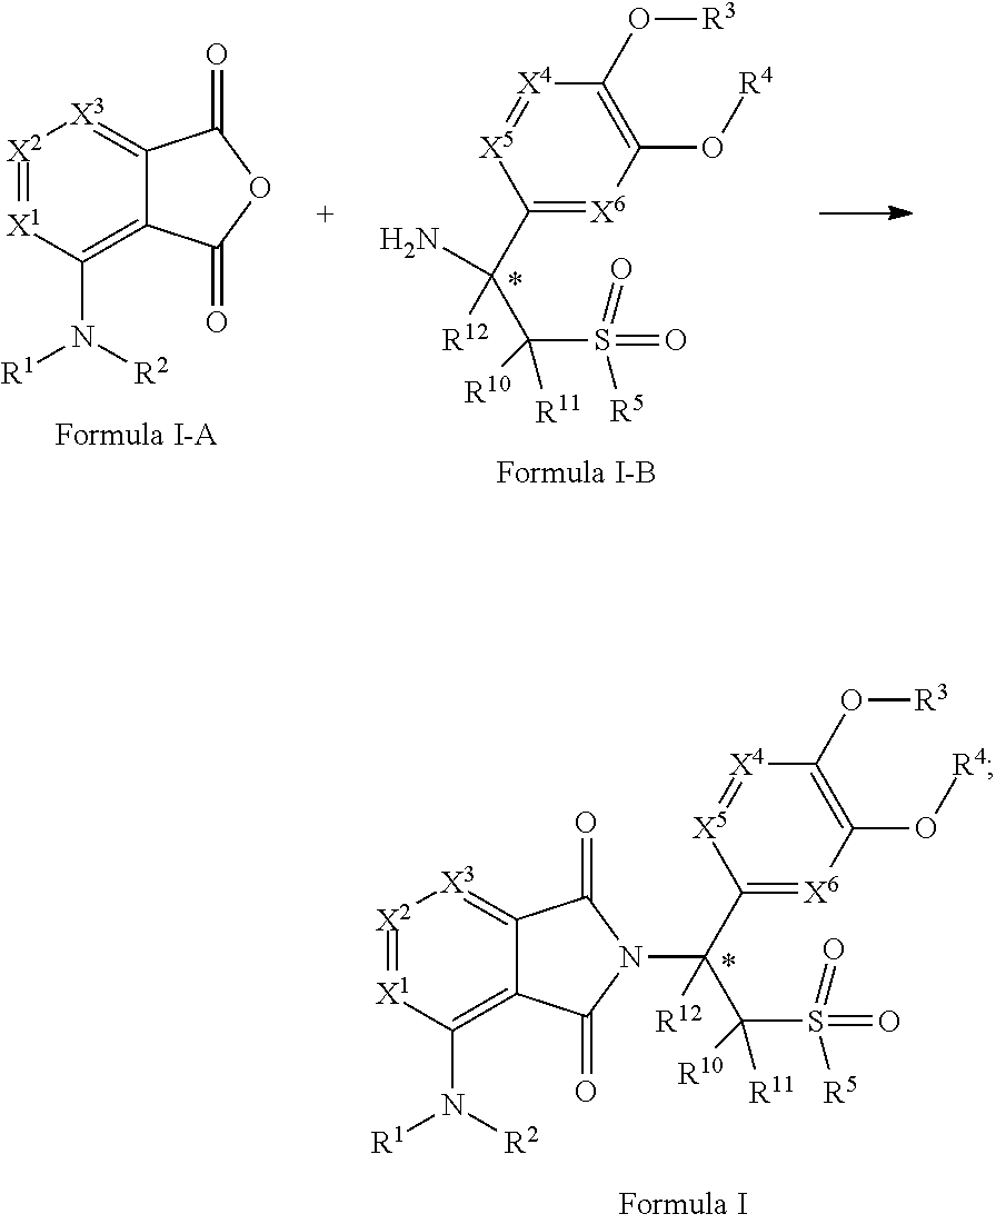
[X2]1=[X1]C(N([R1])[R2])=C2C(=[X3]1)C(=O)N(C(C1=[X6]C(O[R4])=C(O[R3])[X4]=[X5]1)(C(S([R5])(=O)=O)([R10])[R11])[R12])C2=O.[X2]1=[X1]C(N([R1])[R2])=C2C(=[X3]1)C(=O)OC2=O.NC(C1=[X6]C(O[R4])=C(O[R3])[X4]=[X5]1)(C(S([R5])(=O)=O)([R10])[R11])[R12]
